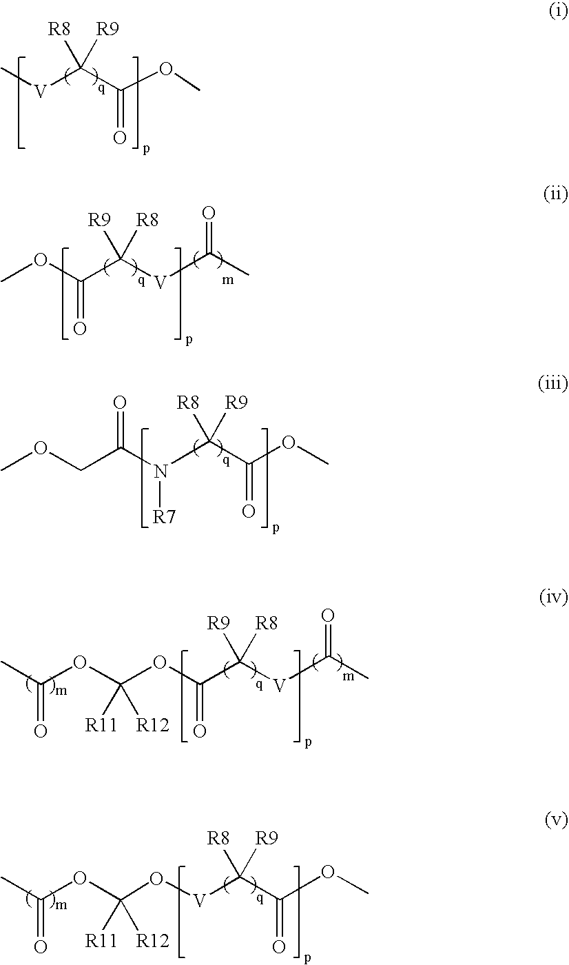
C([V]C(C(OC)=O)([R9])[R8])(=O)C.C(N(C(COC)=O)[R7])(C(OC)=O)([R8])[R9].C([V]C(C(OC(OC(C)=O)([R11])[R12])=O)([R9])[R8])(=O)C.COC(C([V]C)([R8])[R9])=O.O(C(C([V]OC(OC(C)=O)([R11])[R12])([R8])[R9])=O)C
